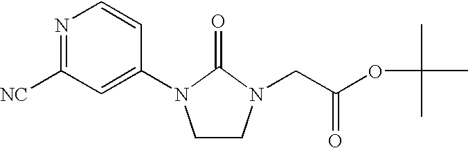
N1=C([NC])C=C(N2CCN(CC(=O)OC(C)(C)C)C2=O)C=C1
